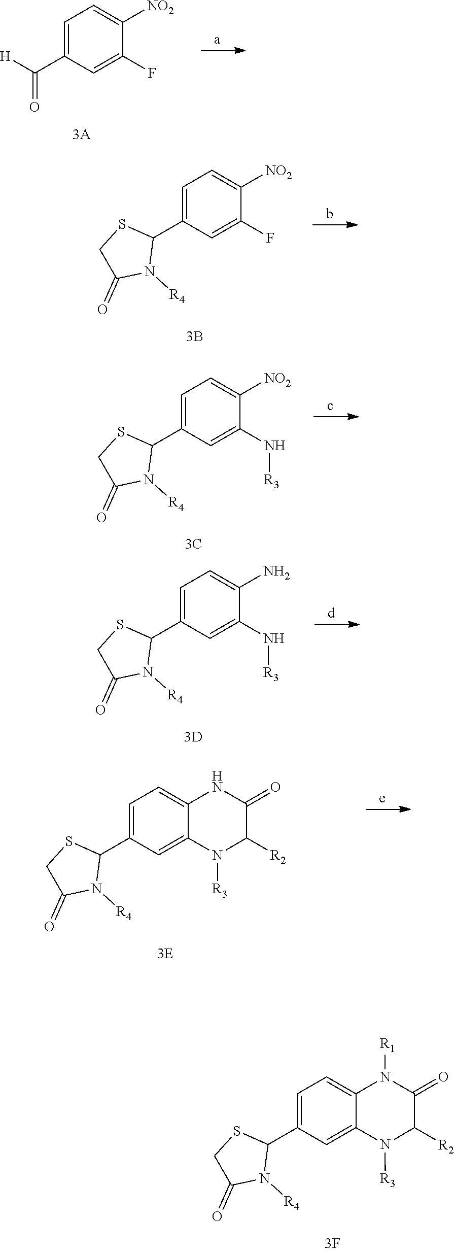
C1=C(C2SCC(=O)N2[R4])C=C2C(=C1)N([R1])C(=O)C([R2])N2[R3].C1=C(C(=O)[H])C=C(F)C([NO2])=C1.C1=C(C2SCC(=O)N2[R4])C=C(F)C([NO2])=C1.C1=C(C2SCC(=O)N2[R4])C=C(N[R3])C([NO2])=C1.C1=C(C2SCC(=O)N2[R4])C=C(N[R3])C(N)=C1.C1=C(C2SCC(=O)N2[R4])C=C2C(=C1)NC(=O)C([R2])N2[R3]
